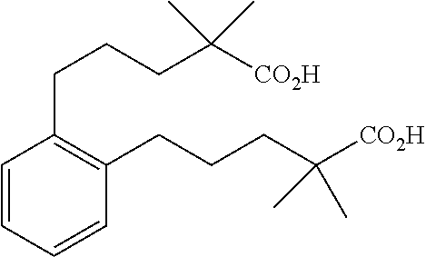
C1(CCCC(C)(C)[CO2H])=C(CCCC(C)(C)[CO2H])C=CC=C1
